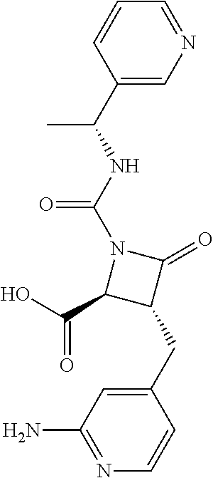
N(C(N1C(C(=O)O)C(CC2=CC(N)=NC=C2)C1=O)=O)C(C1=CN=CC=C1)C
